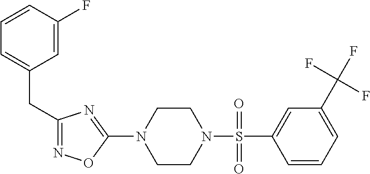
N1=C(CC2=CC=CC(F)=C2)N=C(N2CCN(S(=O)(C3=CC(C(F)(F)F)=CC=C3)=O)CC2)O1
